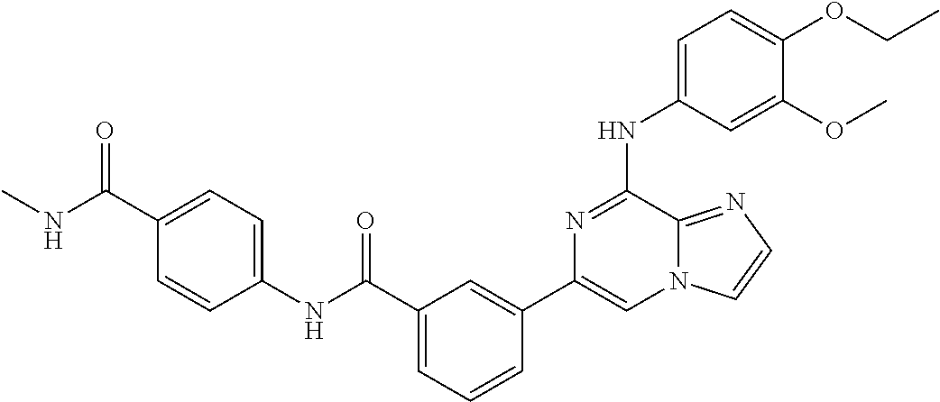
C1=C(NC2=NC(C3=CC(C(=O)NC4=CC=C(C(=O)NC)C=C4)=CC=C3)=CN3C2=NC=C3)C=C(OC)C(OCC)=C1
